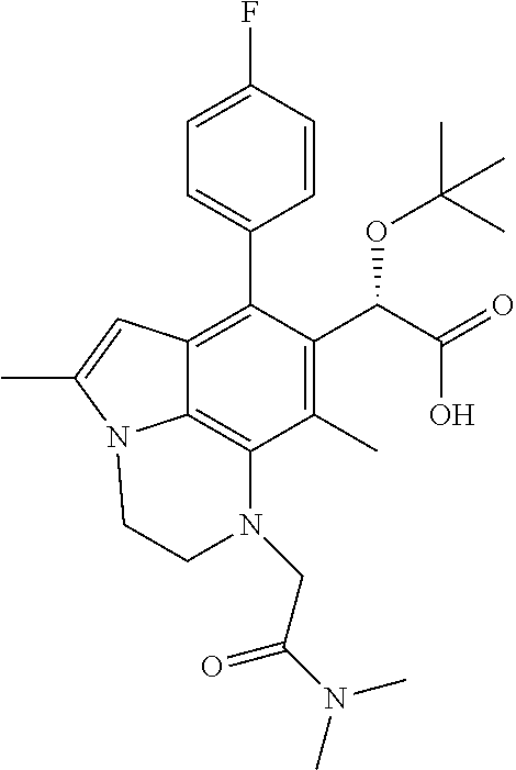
C1=C(F)C=CC(C2=C3C4=C(C(C)=C2C(C(O)=O)OC(C)(C)C)N(CC(N(C)C)=O)CCN4C(C)=C3)=C1
